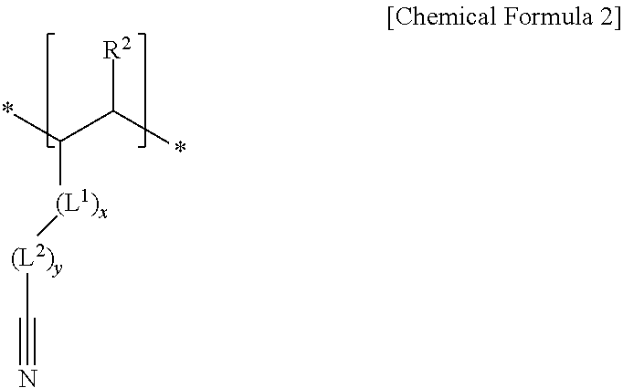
*C(C(*)[R2])[(L1)x][(L2)y]C#N
